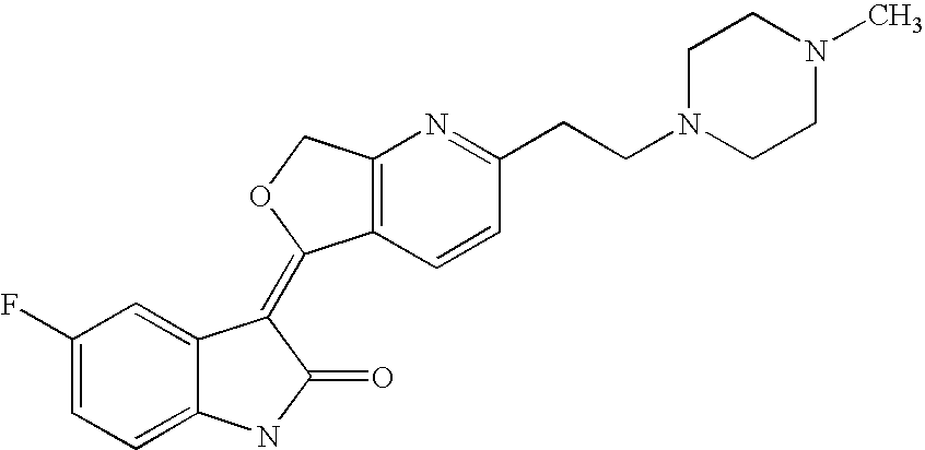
C1(F)=CC=C2C(=C1)C(=C1C3=C(CO1)N=C(CCN1CCN(C)CC1)C=C3)C(=O)N2
